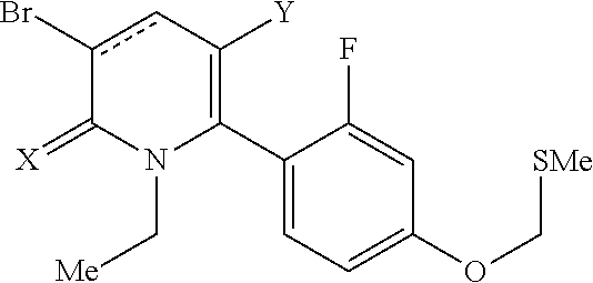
C1(C2=C([Y])cc(Br)C(=[X])N2C[Me])=CC=C(OC[SMe])C=C1F
